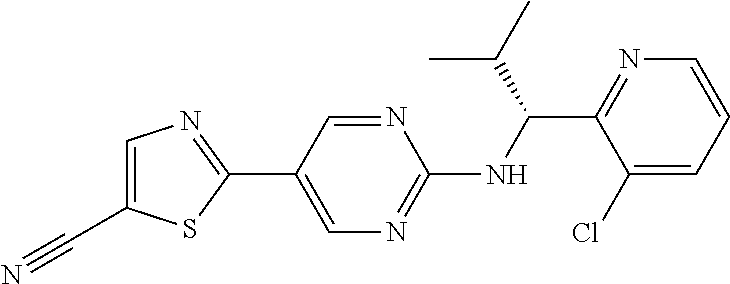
C1(NC(C2=NC=CC=C2Cl)C(C)C)=NC=C(C2=NC=C(C#N)S2)C=N1
